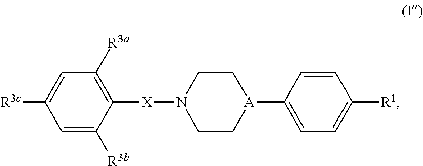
[A]1(C2=CC=C([R1])C=C2)CCN([X]C2=C([R3a])C=C([R3c])C=C2[R3b])CC1
